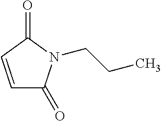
C1=CC(=O)N(CCC)C1=O
